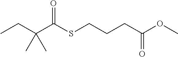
CCC(C(SCCCC(OC)=O)=O)(C)C
